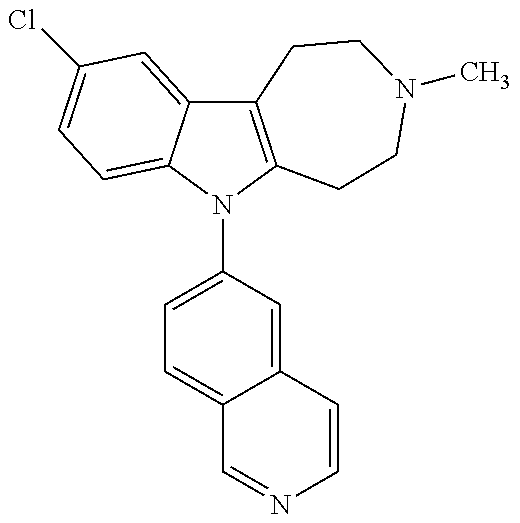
C12=C(N(C3=CC=C4C(=C3)C=CN=C4)C3=CC=C(Cl)C=C13)CCN(C)CC2
